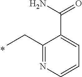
CCC1=NC=CC=C1C(N)=O
